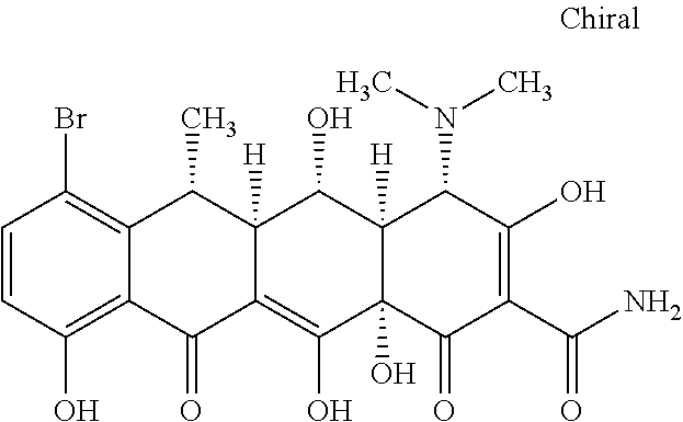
C1=CC(O)=C2C(=C1Br)C(C)C1([H])C(=C(O)C3(O)C([H])(C1O)C(N(C)C)C(O)=C(C(N)=O)C3=O)C2=O
